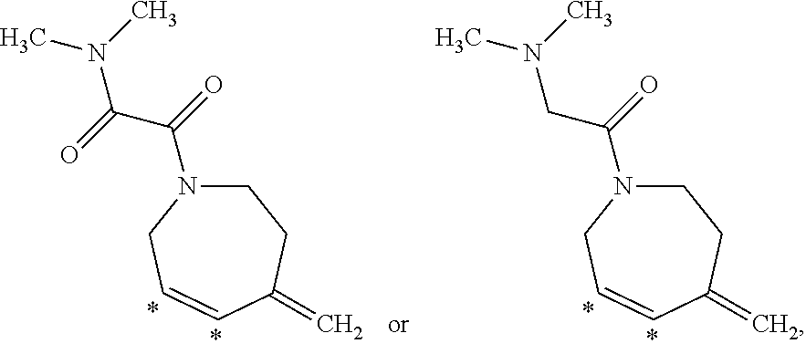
C1N(C(=O)C(=O)N(C)C)CC=CC(=C)C1.C1N(C(=O)CN(C)C)CC=CC(=C)C1
